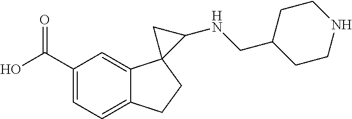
C1=C(C(O)=O)C=C2C(=C1)CCC21C(NCC2CCNCC2)C1
